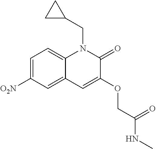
C1=C([O2N])C=C2C(=C1)N(CC1CC1)C(=O)C(OCC(NC)=O)=C2
